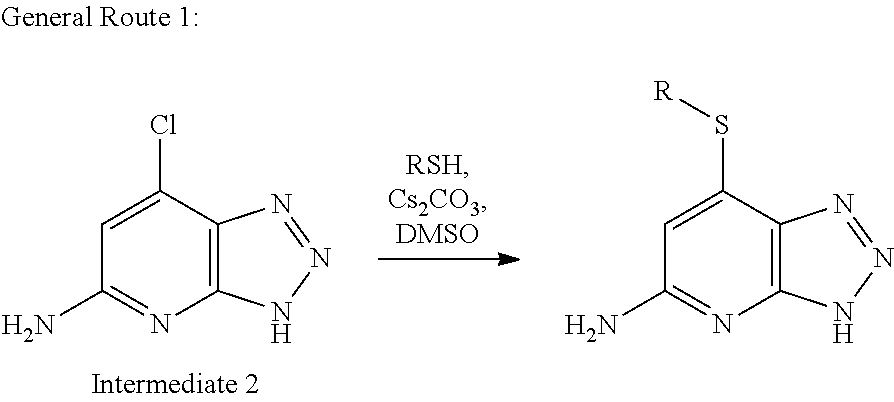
C12=C(C(Cl)=CC(N)=N1)N=NN2.C12=C(C(S[R])=CC(N)=N1)N=NN2
